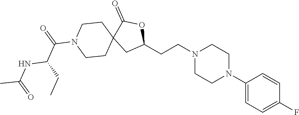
C1(N2CCN(CCC3OC(=O)C4(C3)CCN(C(=O)C(NC(C)=O)CC)CC4)CC2)=CC=C(F)C=C1
